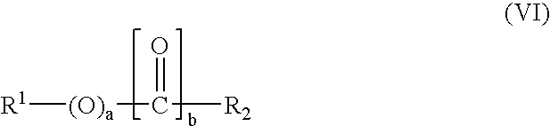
[R1][(O)a]C(=O)[R2]
